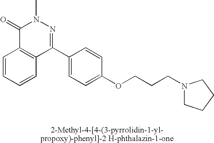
C1(=O)C2=C(C(C3=CC=C(OCCCN4CCCC4)C=C3)=NN1C)C=CC=C2
